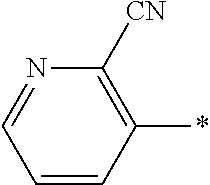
C1=CC(*)=C([CN])N=C1
